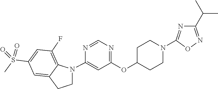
C1C(OC2=NC=NC(N3CCC4=CC(S(=O)(C)=O)=CC(F)=C34)=C2)CCN(C2=NC(C(C)C)=NO2)C1
